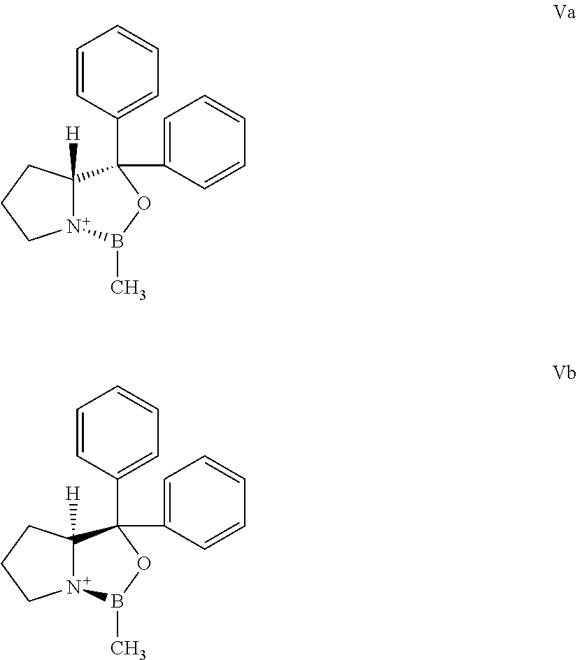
C1=CC(C2(C3=CC=CC=C3)C3([H])N(B(C)O2)CCC3)=CC=C1.C1=CC(C2(C3=CC=CC=C3)C3([H])N(B(C)O2)CCC3)=CC=C1
